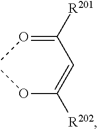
C(=OC)(C=C(OC)[R202])[R201]
